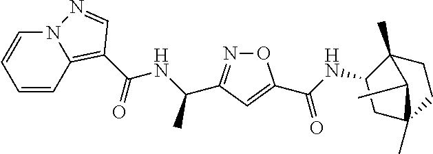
C1=CC2=C(C(=O)NC(C)C3=NOC(C(NC4CC5(C)CCC4(C)C5C)=O)=C3)C=NN2C=C1
